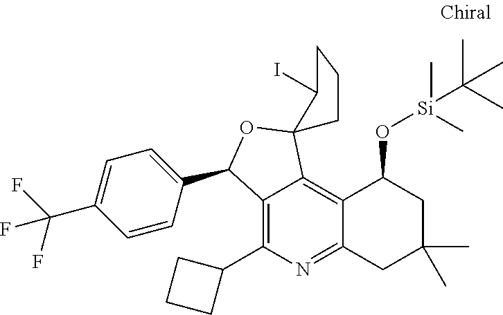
C1=CC(C2C3=C(C4CCC4)N=C4C(=C3C3(O2)C(I)CCC3)C(O[Si](C(C)(C)C)(C)C)CC(C)(C)C4)=CC=C1C(F)(F)F
